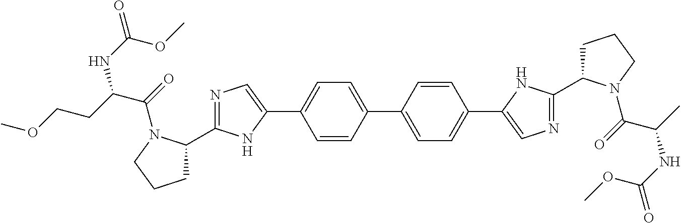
C1=CC(C2=CC=C(C3=CN=C(C4CCCN4C(=O)C(C)NC(=O)OC)N3)C=C2)=CC=C1C1=CN=C(C2CCCN2C(=O)C(NC(=O)OC)CCOC)N1
